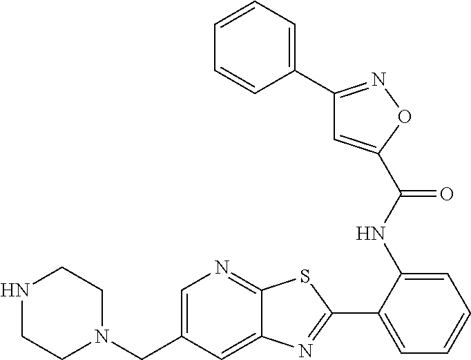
C1(C2=NC3=CC(CN4CCNCC4)=CN=C3S2)=CC=CC=C1NC(=O)C1=CC(C2=CC=CC=C2)=NO1
